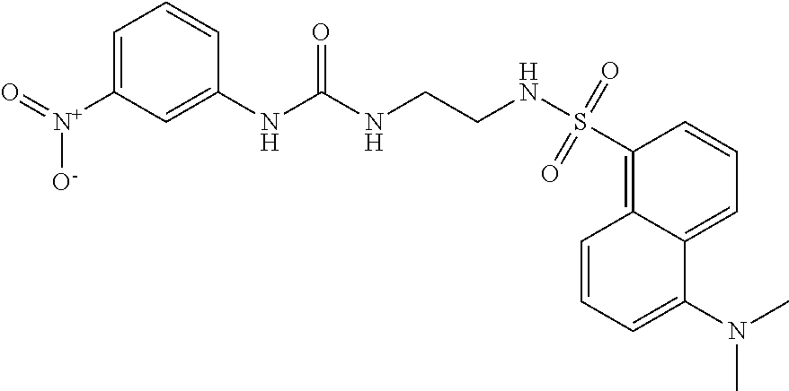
C12=CC=CC(S(NCCNC(NC3=CC([N+](=O)[O-])=CC=C3)=O)(=O)=O)=C1C=CC=C2N(C)C
